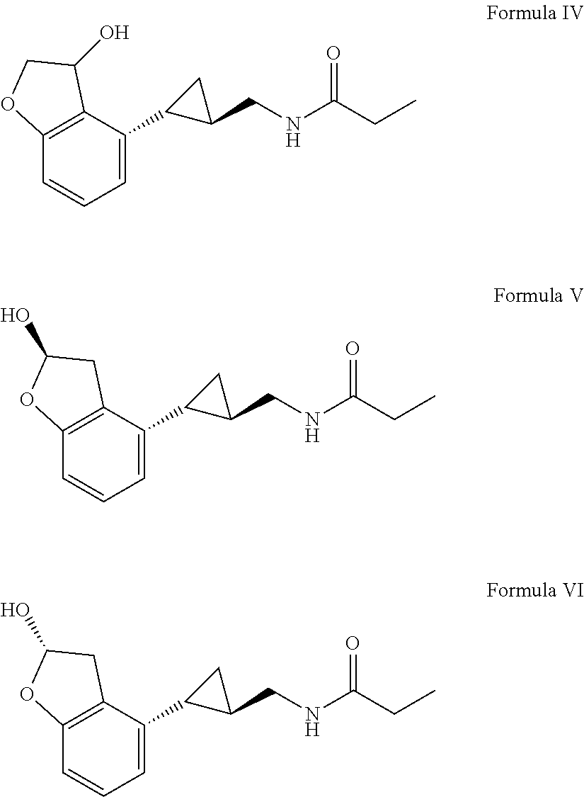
C12=C(C(C3C(CNC(CC)=O)C3)=CC=C1)C(O)CO2.C12=C(C(C3C(CNC(CC)=O)C3)=CC=C1)CC(O)O2.C12=C(C(C3C(CNC(CC)=O)C3)=CC=C1)CC(O)O2
